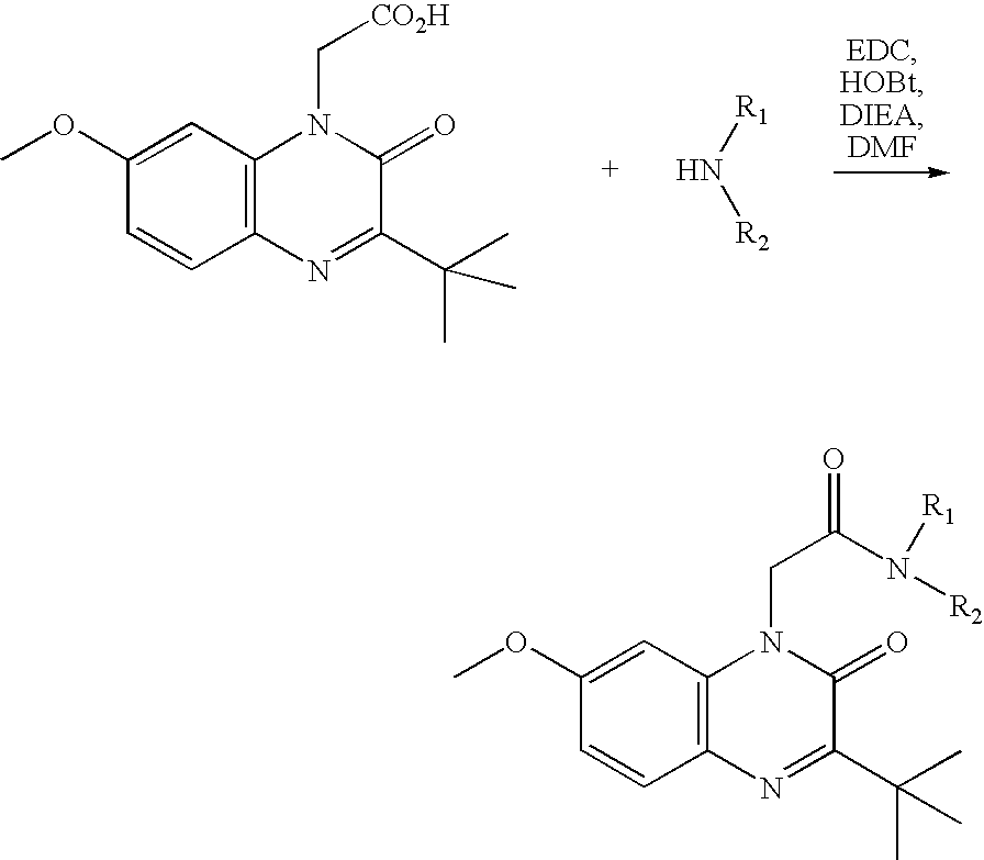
[R1]N[R2].C12=C(C=C(OC)C=C1)N(C[CO2H])C(=O)C(C(C)(C)C)=N2.C12=C(C=C(OC)C=C1)N(CC(=O)N([R2])[R1])C(=O)C(C(C)(C)C)=N2
